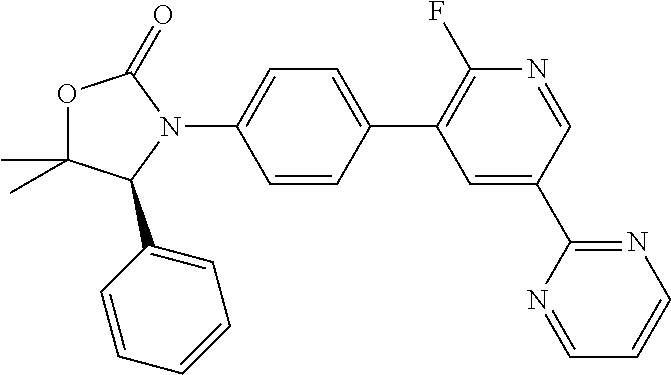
C1(N2C(=O)OC(C)(C)C2C2=CC=CC=C2)=CC=C(C2=C(F)N=CC(C3=NC=CC=N3)=C2)C=C1
